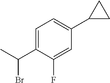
C1=C(F)C(C(C)Br)=CC=C1C1CC1
